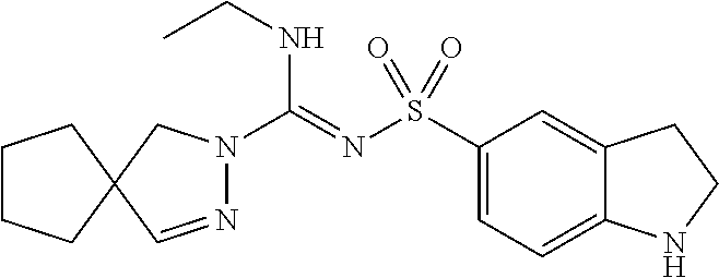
N1=CC2(CN1C(=NS(C1=CC=C3C(=C1)CCN3)(=O)=O)NCC)CCCC2
